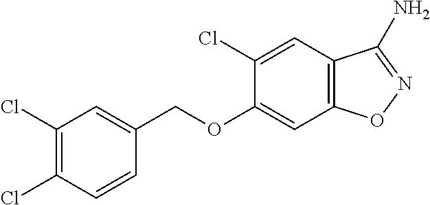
C1(Cl)=C(Cl)C=CC(COC2=CC3=C(C=C2Cl)C(N)=NO3)=C1
